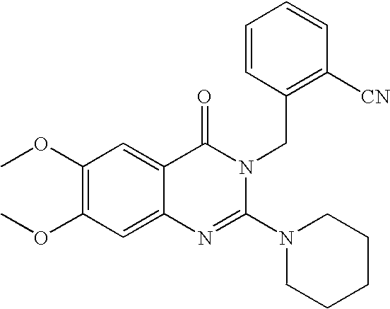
C12=CC(OC)=C(OC)C=C1C(=O)N(CC1=C([CN])C=CC=C1)C(N1CCCCC1)=N2
